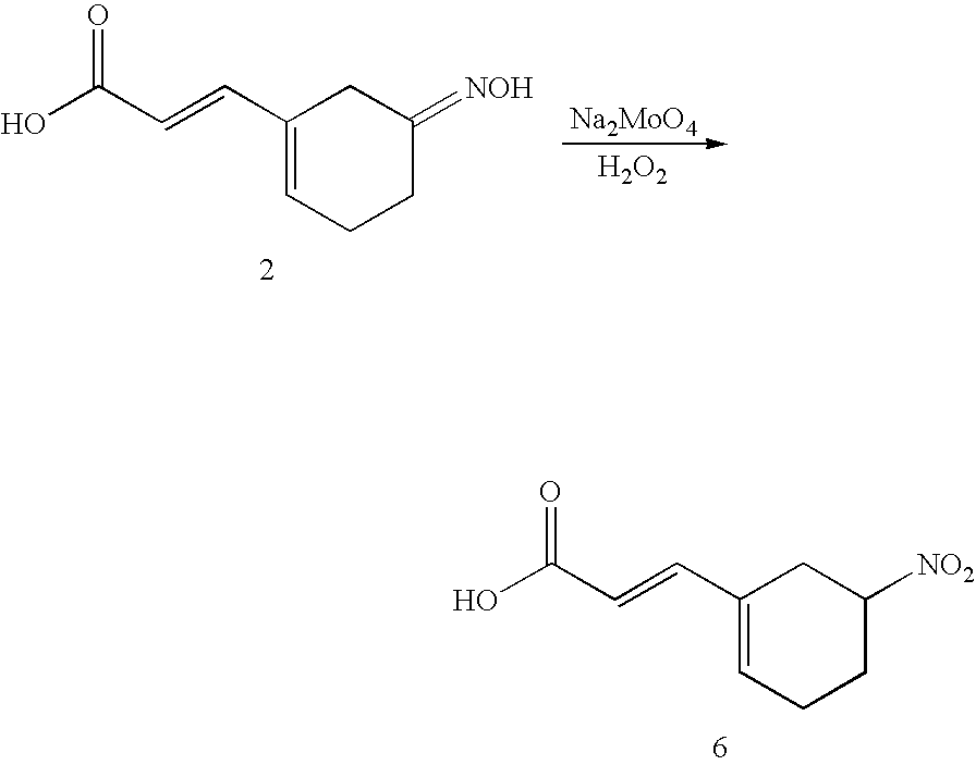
OC(C=CC1=CCCC(=[NOH])C1)=O.[Na2MoO4].[H2O2].OC(C=CC1=CCCC([NO2])C1)=O
